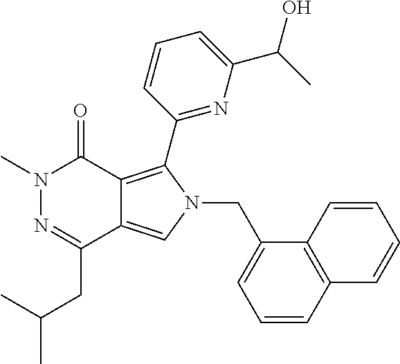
CN1N=C(CC(C)C)C2=CN(CC3=CC=CC4=C3C=CC=C4)C(C3=NC(C(O)C)=CC=C3)=C2C1=O
